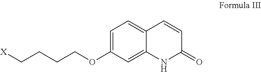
[X]CCCCOC1=CC=C2C(=C1)NC(=O)C=C2
